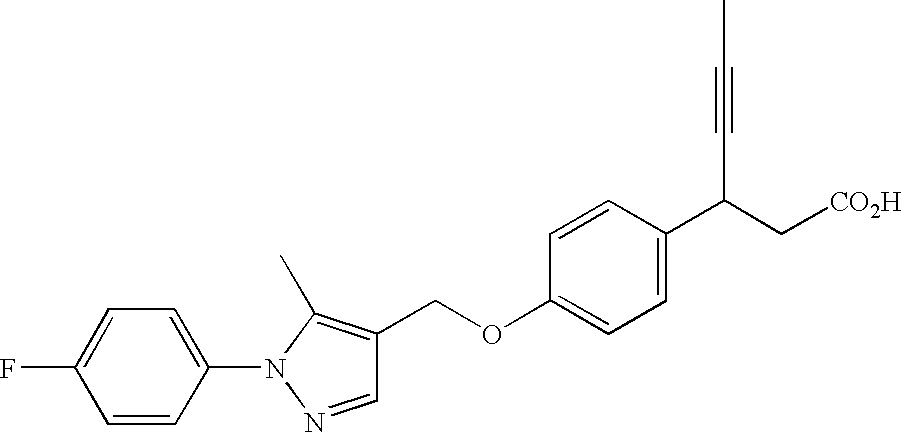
C(OC1=CC=C(C(C#CC)C[CO2H])C=C1)C1=C(C)N(C2=CC=C(F)C=C2)N=C1
